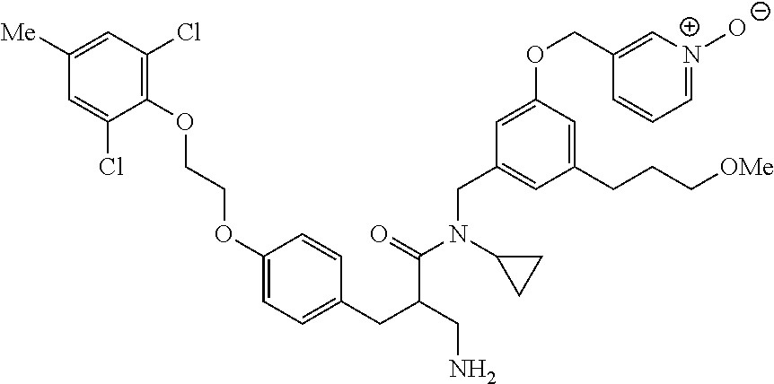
C1(OCCOC2=CC=C(CC(C(=O)N(CC3=CC(CCC[OMe])=CC(OCC4=C[N+]([O-])=CC=C4)=C3)C3CC3)CN)C=C2)=C(Cl)C=C([Me])C=C1Cl
